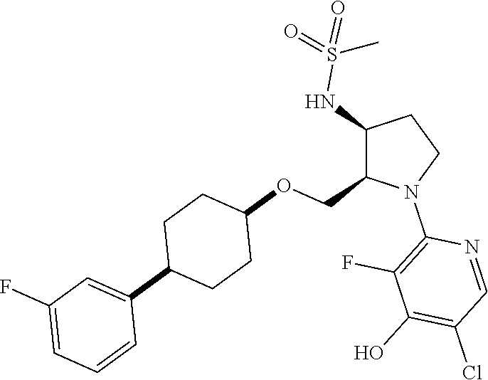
C1(NS(=O)(=O)C)C(COC2CCC(C3=CC(F)=CC=C3)CC2)N(C2=C(F)C(O)=C(Cl)C=N2)CC1
